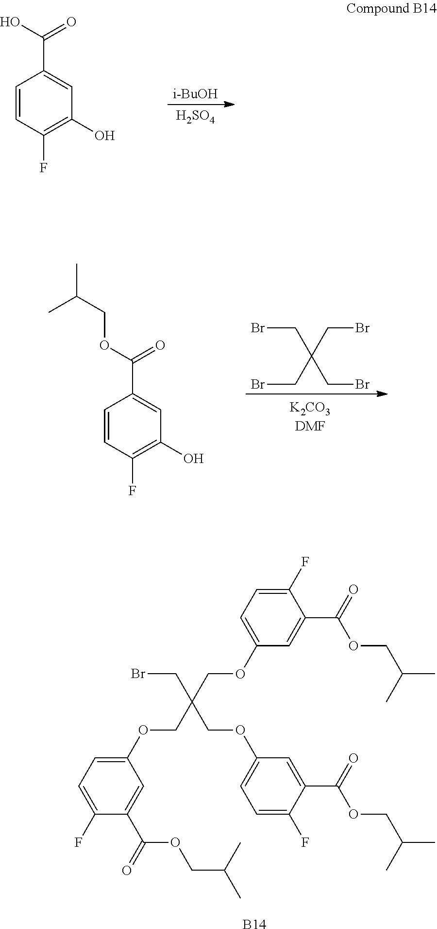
C1=CC(F)=C(O)C=C1C(O)=O.[i-BuOH].[H2SO4].CC(COC(=O)C1=CC(O)=C(F)C=C1)C.C(Br)C(CBr)(CBr)CBr.C(Br)C(COC1=CC=C(F)C(C(=O)OCC(C)C)=C1)(COC1=CC=C(F)C(C(OCC(C)C)=O)=C1)COC1=CC=C(F)C(C(=O)OCC(C)C)=C1.[B14]
